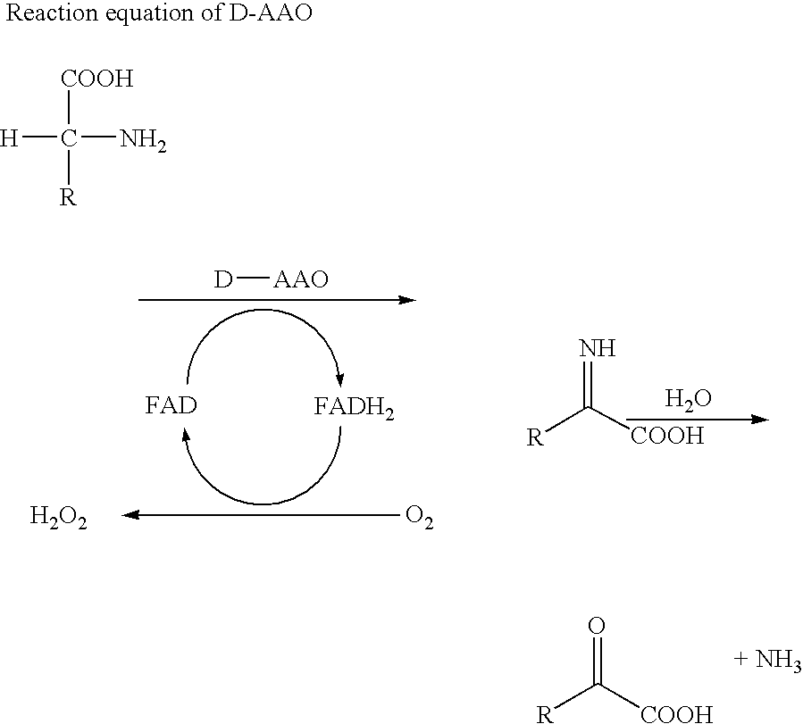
[D][AAO].[H2O2].[O2].[R]C([COOH])=N.O.[R]C([COOH])=O.C([H])([COOH])([R])N
